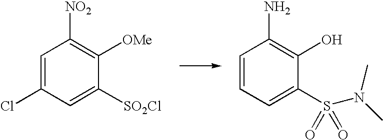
C1=C(Cl)C=C([SO2Cl])C([OMe])=C1[NO2].C1=CC=C(S(N(C)C)(=O)=O)C(O)=C1N
